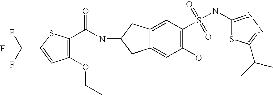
C(NC1CC2=CC(S(NC3=NN=C(C(C)C)S3)(=O)=O)=C(OC)C=C2C1)(=O)C1=C(OCC)C=C(C(F)(F)F)S1
